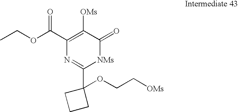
C1(C(OCC)=O)=C([OMs])C(=O)[NMs]C(C2(OCC[OMs])CCC2)=N1
